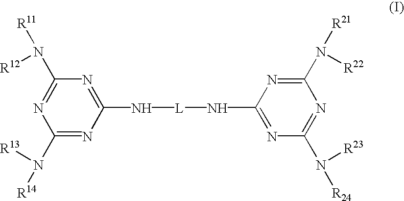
C1(N([R14])[R13])=NC(N[L]NC2=NC(N([R24])[R23])=NC(N([R21])[R22])=N2)=NC(N([R11])[R12])=N1
